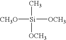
[Si]([CH3O])([OCH3])(C)[OCH3]
